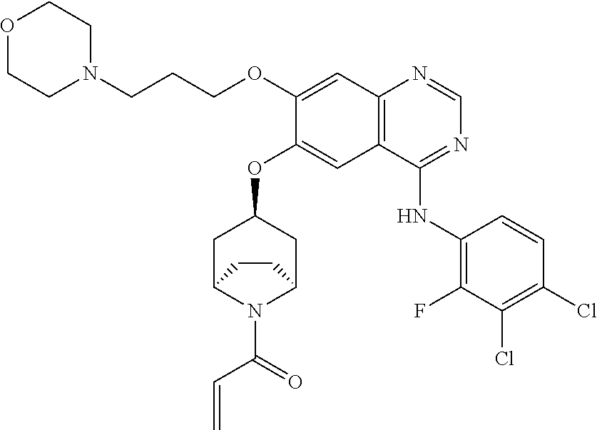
C12=C(C(NC3=C(F)C(Cl)=C(Cl)C=C3)=NC=N1)C=C(OC1CC3N(C(C=C)=O)C(C1)CC3)C(OCCCN1CCOCC1)=C2
